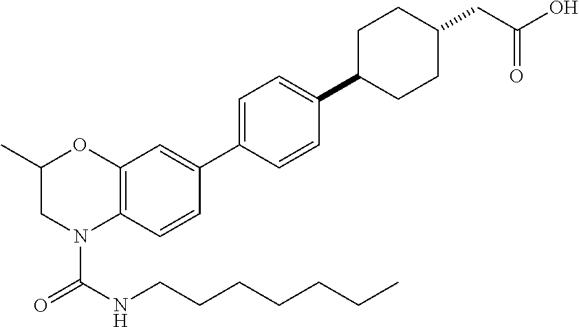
C12=C(C=CC(C3=CC=C(C4CCC(CC(O)=O)CC4)C=C3)=C1)N(C(=O)NCCCCCCC)CC(C)O2
